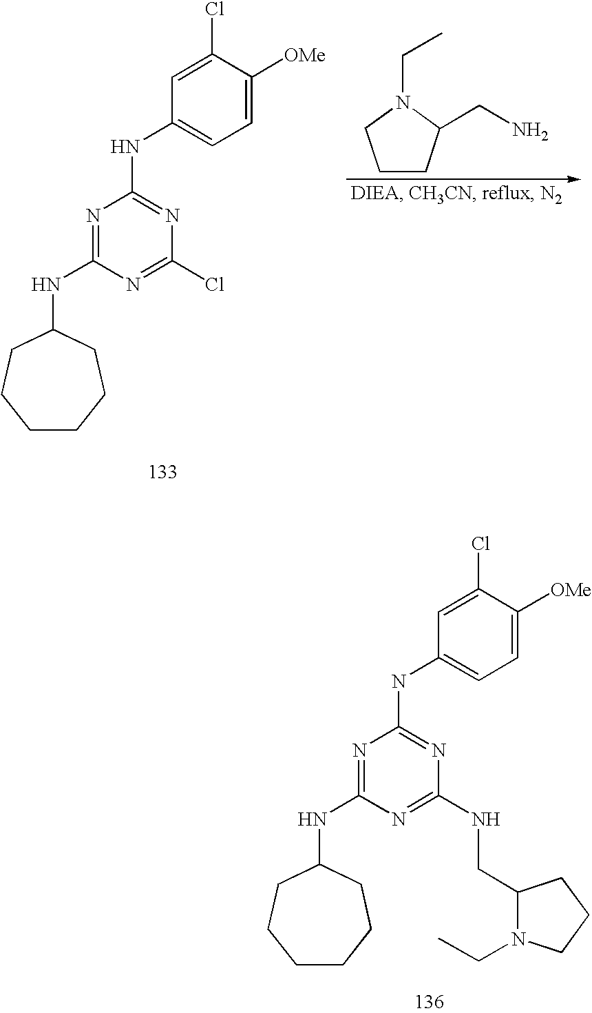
C1=C([OMe])C(Cl)=CC(NC2=NC(Cl)=NC(NC3CCCCCC3)=N2)=C1.C(N1CCCC1CN)C.C1=C([OMe])C(Cl)=CC(NC2=NC(NCC3N(CC)CCC3)=NC(NC3CCCCCC3)=N2)=C1
